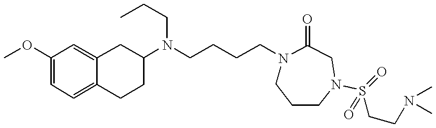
C1(OC)=CC=C2C(=C1)CC(N(CCCCN1CCCN(S(CCN(C)C)(=O)=O)CC1=O)CCC)CC2
